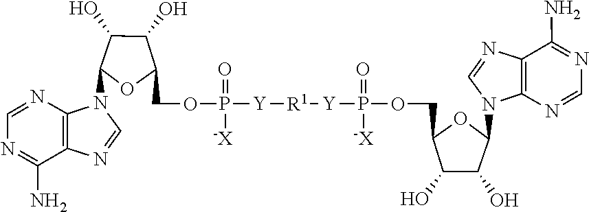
O(P(=O)([-X])[Y][R1][Y]P(=O)([-X])OCC1C(O)C(O)C(N2C3=C(N=C2)C(N)=NC=N3)O1)CC1C(O)C(O)C(N2C3=C(N=C2)C(N)=NC=N3)O1
